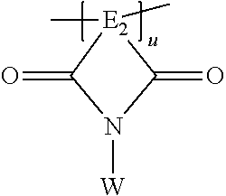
C1(=O)[E2](C)(C)C(=O)N1[W]
